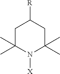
N1([X])C(C)(C)CC([R])CC1(C)C
